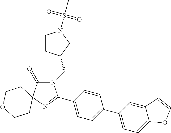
N1(CC2CCN(S(C)(=O)=O)C2)C(=O)C2(N=C1C1=CC=C(C3=CC=C4C(=C3)C=CO4)C=C1)CCOCC2
